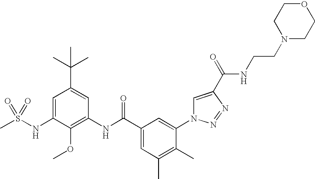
CS(NC1=CC(C(C)(C)C)=CC(NC(C2=CC(C)=C(C)C(N3C=C(C(=O)NCCN4CCOCC4)N=N3)=C2)=O)=C1OC)(=O)=O
